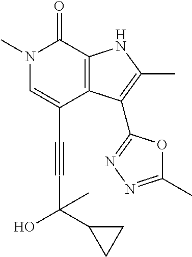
C(C1=CN(C)C(=O)C2=C1C(C1=NN=C(C)O1)=C(C)N2)#CC(C1CC1)(C)O
